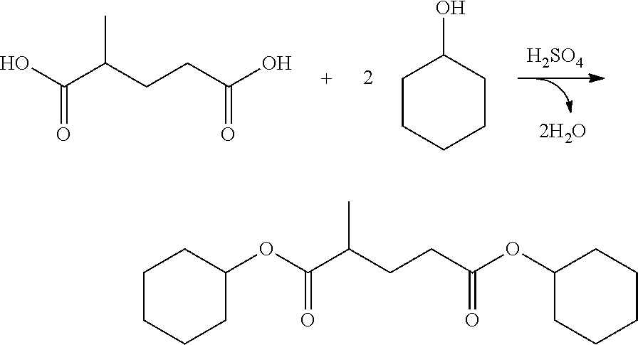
[H2SO4].OC(C(CCC(O)=O)C)=O.C1CCCCC1O.O(C(C(CCC(OC1CCCCC1)=O)C)=O)C1CCCCC1
